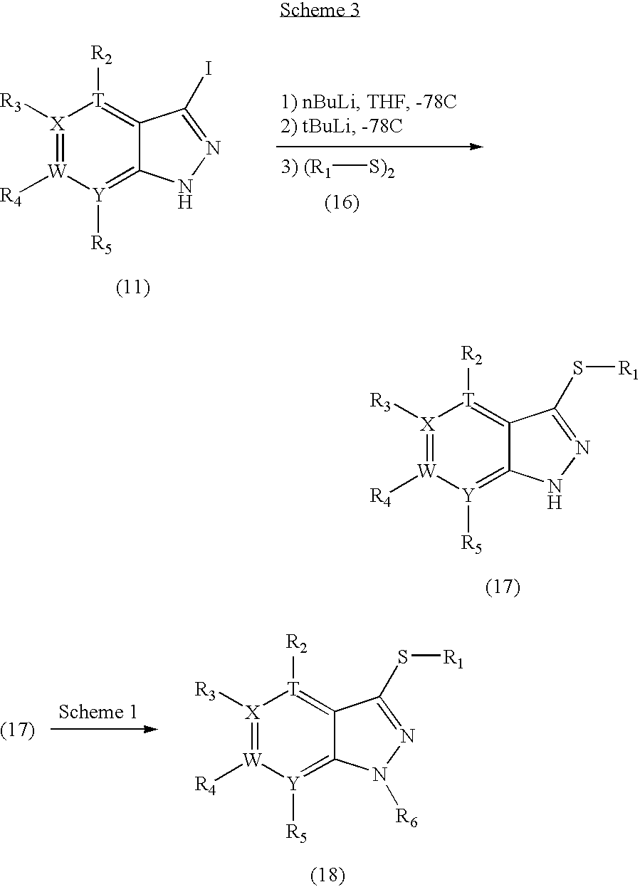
[X]1([R3])=[W]([R4])[Y]([R5])=C2C(=[T]1[R2])C(I)=NN2.[3) (R1][S)2].[X]1([R3])=[W]([R4])[Y]([R5])=C2C(=[T]1[R2])C(S[R1])=NN2.[X]1([R3])=[W]([R4])[Y]([R5])=C2C(=[T]1[R2])C(S[R1])=NN2[R6]
